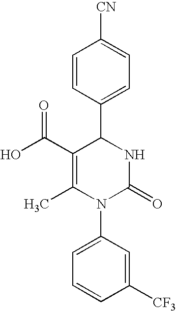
C1=CC(C2C(C(O)=O)=C(C)N(C3=CC=CC([CF3])=C3)C(=O)N2)=CC=C1[CN]
